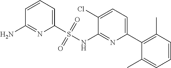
C1(Cl)=CC=C(C2=C(C)C=CC=C2C)N=C1NS(C1=CC=CC(N)=N1)(=O)=O
